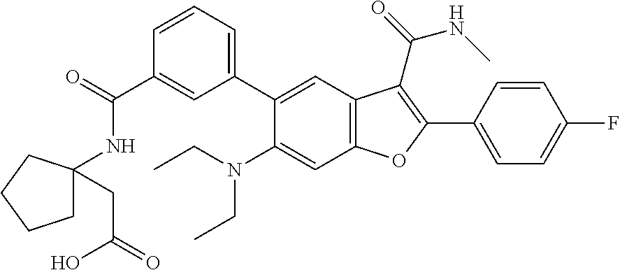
C1=CC=C(C2=CC3=C(C=C2N(CC)CC)OC(C2=CC=C(F)C=C2)=C3C(=O)NC)C=C1C(=O)NC1(CC(=O)O)CCCC1
